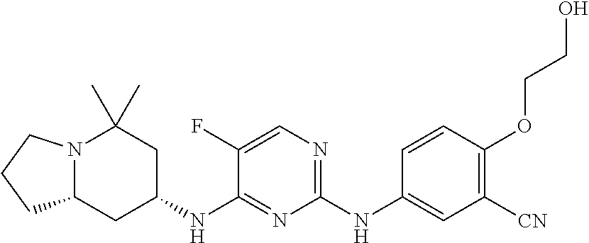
N12C(CC(NC3=NC(NC4=CC([CN])=C(OCCO)C=C4)=NC=C3F)CC1(C)C)CCC2
